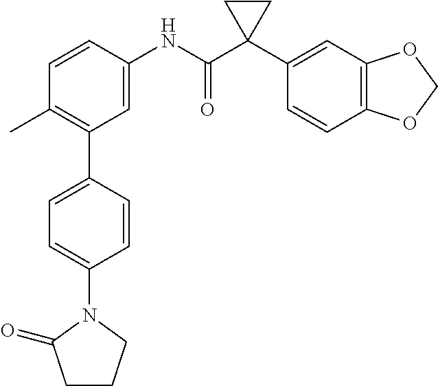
C1(C)=C(C2=CC=C(N3C(=O)CCC3)C=C2)C=C(NC(C2(C3=CC4=C(C=C3)OCO4)CC2)=O)C=C1
